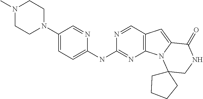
C12=C(C=NC(NC3=CC=C(N4CCN(C)CC4)C=N3)=N1)C=C1N2C2(CNC1=O)CCCC2
